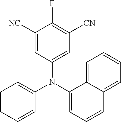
C1([NC])=CC(N(C2=CC=CC=C2)C2=CC=CC3=CC=CC=C23)=CC([CN])=C1F
